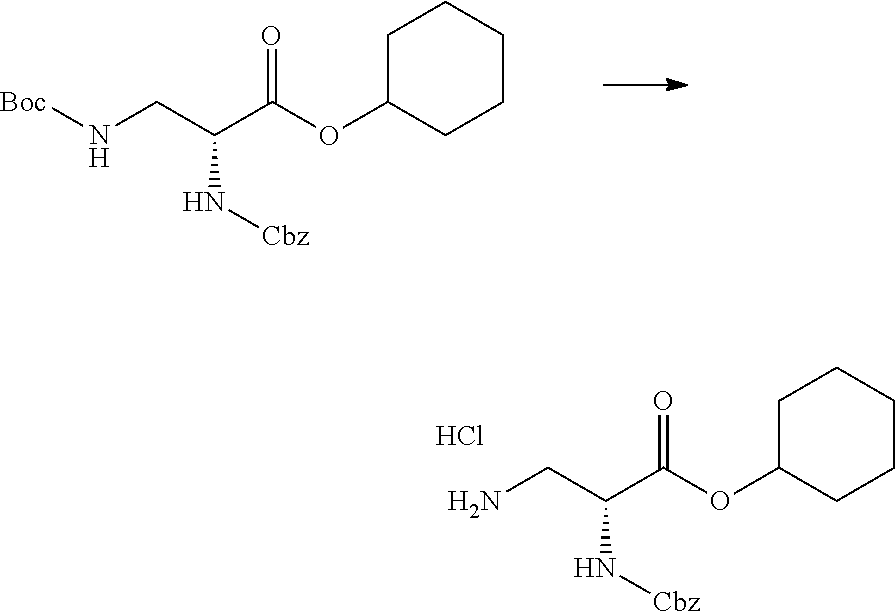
C(CN[Boc])(C(=O)OC1CCCCC1)N[Cbz].C1C(OC(C(CN)N[Cbz])=O)CCCC1.Cl
